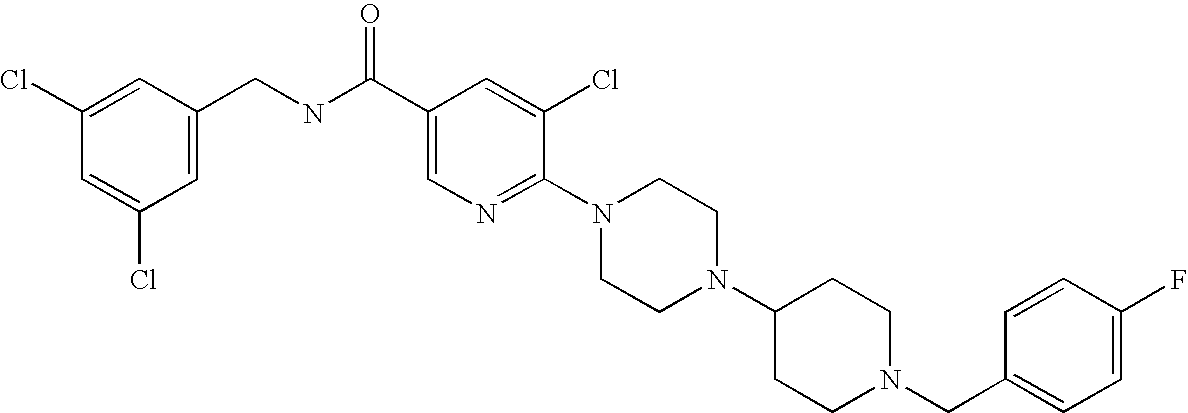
C(N1CCC(N2CCN(C3=NC=C(C(NCC4=CC(Cl)=CC(Cl)=C4)=O)C=C3Cl)CC2)CC1)C1=CC=C(F)C=C1
